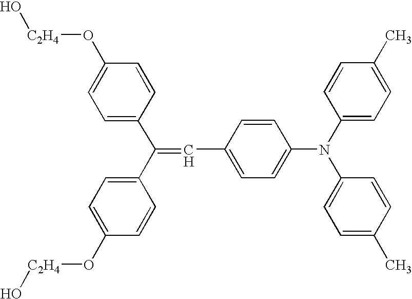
C(C1=CC=C(O[C2H4]O)C=C1)(=CC1=CC=C(N(C2=CC=C(C)C=C2)C2=CC=C(C)C=C2)C=C1)C1=CC=C(O[C2H4]O)C=C1
